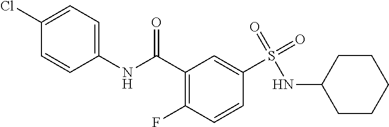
C1(C(NC2=CC=C(Cl)C=C2)=O)=C(F)C=CC(S(=O)(=O)NC2CCCCC2)=C1
